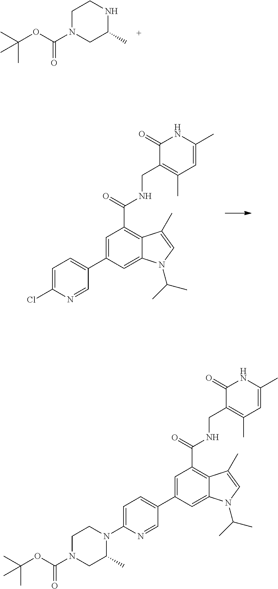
C1N(C(OC(C)(C)C)=O)CC(C)NC1.C1=C(C2=CC=C(Cl)N=C2)C=C2C(=C1C(=O)NCC1=C(C)C=C(C)NC1=O)C(C)=CN2C(C)C.C1=C(C2=CC=C(N3CCN(C(OC(C)(C)C)=O)CC3C)N=C2)C=C2C(=C1C(=O)NCC1=C(C)C=C(C)NC1=O)C(C)=CN2C(C)C
